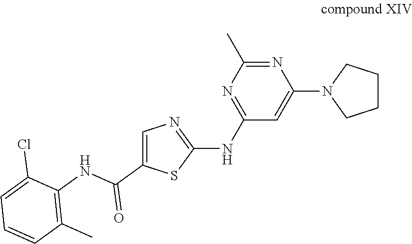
C1(NC2=NC(C)=NC(N3CCCC3)=C2)=NC=C(C(=O)NC2=C(C)C=CC=C2Cl)S1
